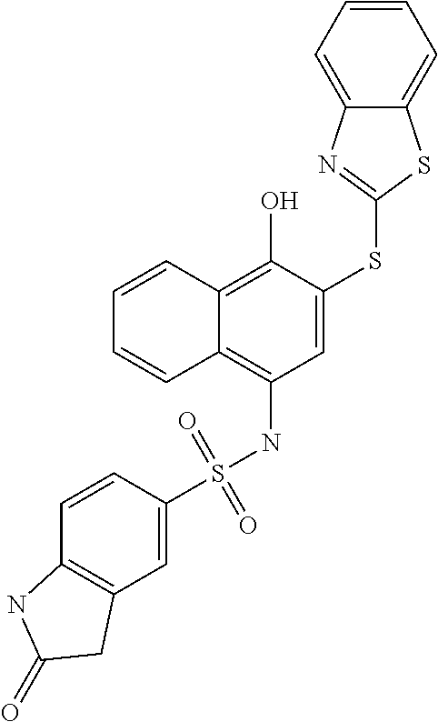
C1=CC2=C(O)C(SC3=NC4=CC=CC=C4S3)=CC(NS(=O)(=O)C3=CC4=C(C=C3)NC(=O)C4)=C2C=C1
